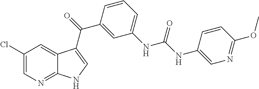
C1(Cl)=CN=C2C(=C1)C(C(=O)C1=CC(NC(NC3=CN=C(OC)C=C3)=O)=CC=C1)=CN2
